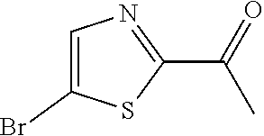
C1=C(Br)SC(C(=O)C)=N1
